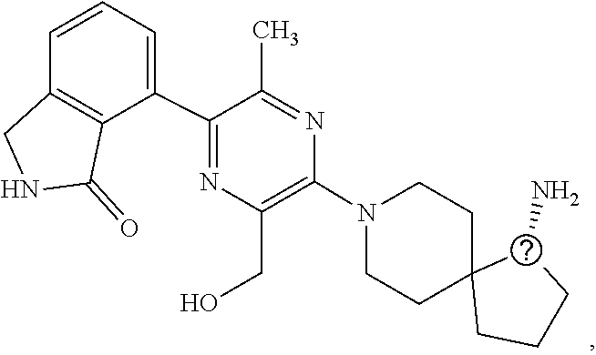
C1C2(CCCC2N)CCN(C2=C(CO)N=C(C3=CC=CC4=C3C(=O)NC4)C(C)=N2)C1
